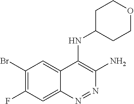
C1(Br)=C(F)C=C2C(=C1)C(NC1CCOCC1)=C(N)N=N2
